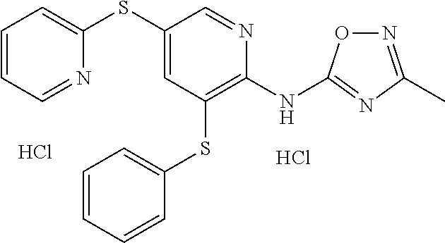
Cl.C1(SC2=CC(SC3=CC=CC=C3)=C(NC3=NC(C)=NO3)N=C2)=CC=CC=N1.Cl
